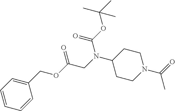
C1=CC=CC(COC(CN(C2CCN(C(=O)C)CC2)C(=O)OC(C)(C)C)=O)=C1
